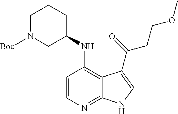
C1=CC(NC2CCCN([Boc])C2)=C2C(=N1)NC=C2C(=O)CCOC
